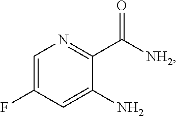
C1=C(F)C=C(N)C(C([NH2])=O)=N1
